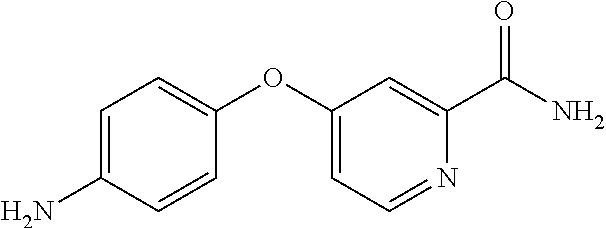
C1=C(OC2=CC=C(N)C=C2)C=C(C(N)=O)N=C1
